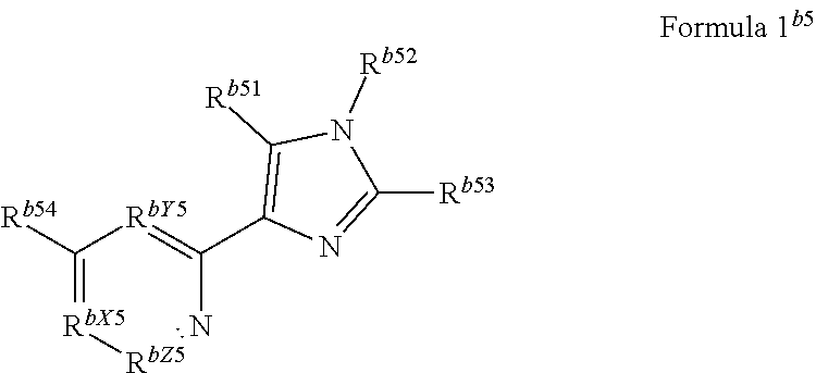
C1([Rb54])=[RbX5][RbZ5]=NC(C2=C([Rb51])N([Rb52])C([Rb53])=N2)=[RbY5]1
